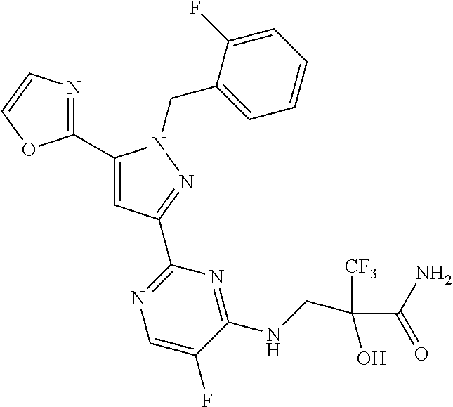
C1(C2=NC=CO2)=CC(C2=NC=C(F)C(NCC([CF3])(C(N)=O)O)=N2)=NN1CC1=CC=CC=C1F
